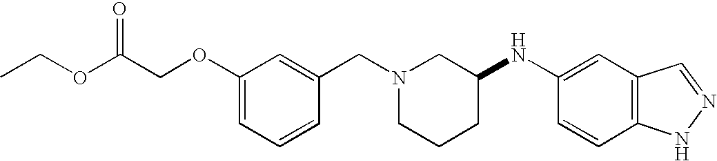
C1(OCC(OCC)=O)=CC=CC(CN2CCCC(NC3=CC4=C(C=C3)NN=C4)C2)=C1
